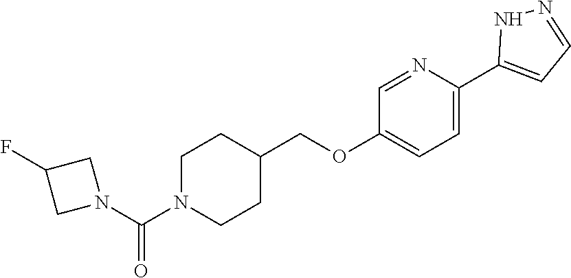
C1N(C(N2CC(F)C2)=O)CCC(COC2=CC=C(C3=CC=NN3)N=C2)C1
